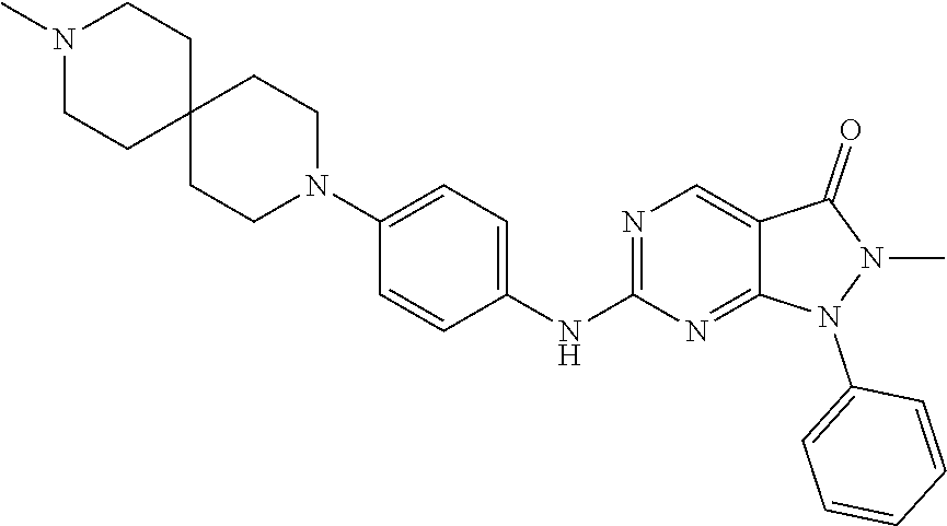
N1=C(NC2=CC=C(N3CCC4(CC3)CCN(C)CC4)C=C2)N=C2C(=C1)C(=O)N(C)N2C1=CC=CC=C1
